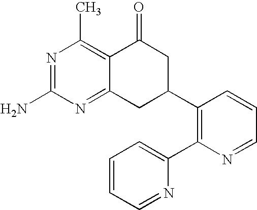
C12=NC(N)=NC(C)=C1C(=O)CC(C1=C(C3=CC=CC=N3)N=CC=C1)C2
